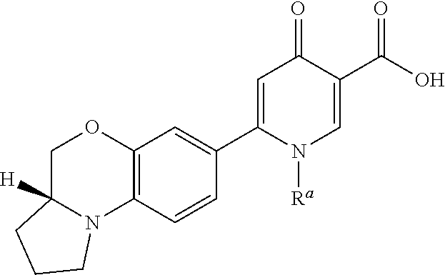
C1=C(C2=CC3=C(C=C2)N2C([H])(CO3)CCC2)N([Ra])C=C(C(O)=O)C1=O
